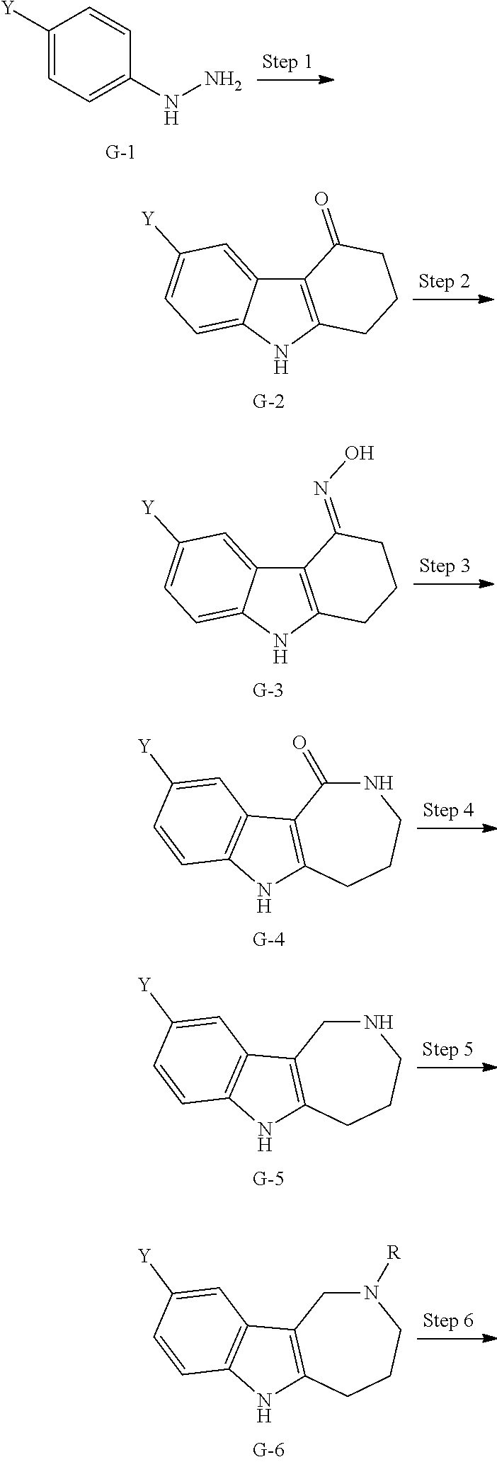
C1([Y])=CC=C(NN)C=C1.C12=C(NC3=CC=C([Y])C=C13)CCCC2=O.C12=C(NC3=CC=C([Y])C=C13)CCCC2=NO.N1C(=O)C2=C(CCC1)NC1=C2C=C([Y])C=C1.N1CC2=C(CCC1)NC1=C2C=C([Y])C=C1.N1([R])CC2=C(CCC1)NC1=C2C=C([Y])C=C1
